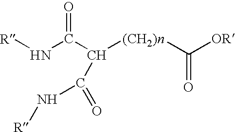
[R]NC(C([(CH2)n]C([OR])=O)C(=O)N[R])=O
